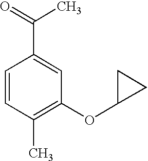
C1=CC(C)=C(OC2CC2)C=C1C(=O)C
